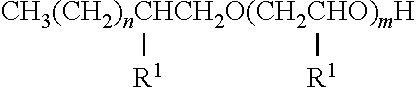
[CH3(CH2)nCHCH2O(CH2CHO)mH]([R1])[R1]
